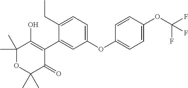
C1(C)(C)OC(C)(C)C(=O)C(C2=CC(OC3=CC=C(OC(F)(F)F)C=C3)=CC=C2CC)=C1O
